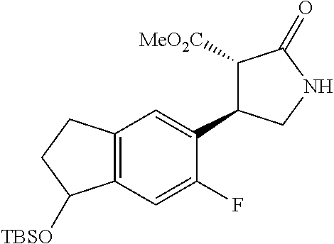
C1([MeO2C])C(C2=CC3=C(C=C2F)C([TBSO])CC3)CNC1=O
